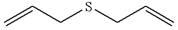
C(SCC=C)C=C
